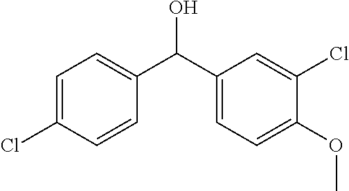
C1=C(Cl)C=CC(C(C2=CC=C(OC)C(Cl)=C2)O)=C1
